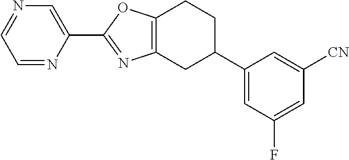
C1=NC(C2=NC3=C(O2)CCC(C2=CC(F)=CC([CN])=C2)C3)=CN=C1
